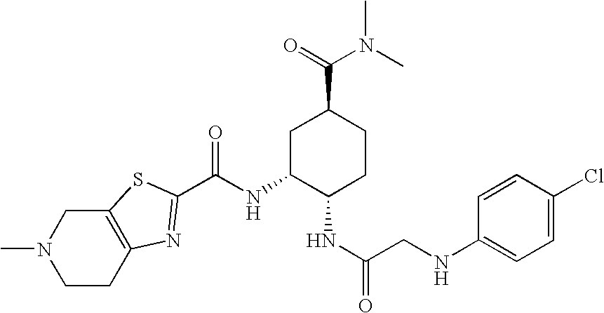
CN1CCC2=C(C1)SC(C(NC1C(NC(=O)CNC3=CC=C(Cl)C=C3)CCC(C(=O)N(C)C)C1)=O)=N2
